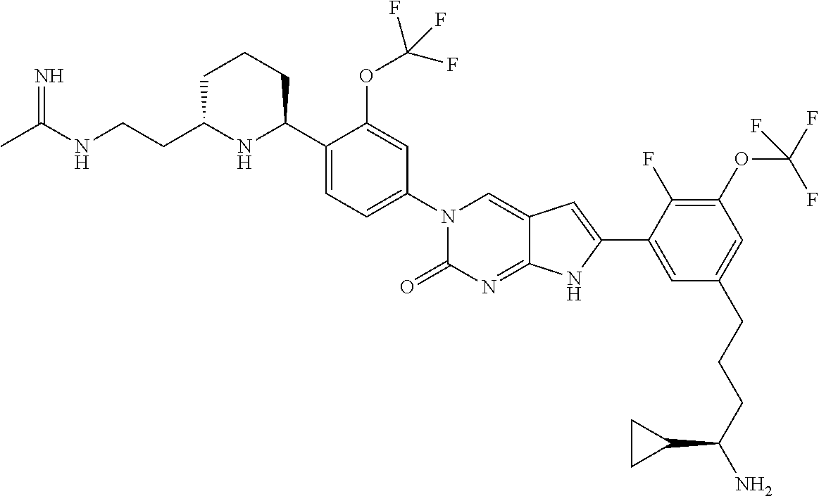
CC(NCCC1NC(C2=CC=C(N3C(=O)N=C4C(=C3)C=C(C3=CC(CCCC(N)C5CC5)=CC(OC(F)(F)F)=C3F)N4)C=C2OC(F)(F)F)CCC1)=N
